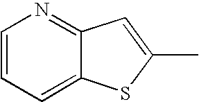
C1(C)=CC2=NC=CC=C2S1
